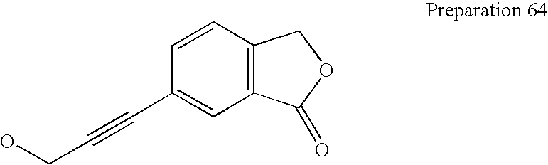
C1=CC2=C(C=C1C#CCO)C(=O)OC2
